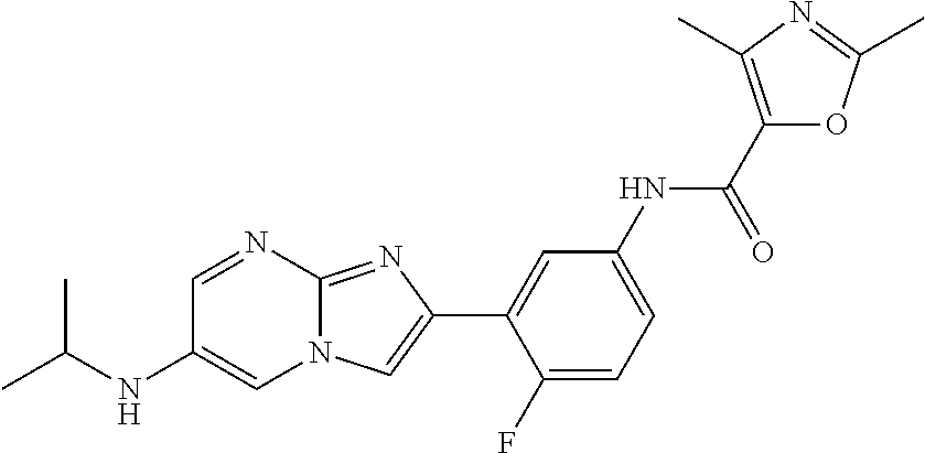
C1=NC2=NC(C3=CC(NC(C4=C(C)N=C(C)O4)=O)=CC=C3F)=CN2C=C1NC(C)C
